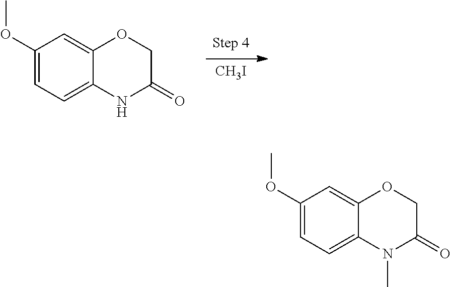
[CH3I].C1(OC)=CC=C2C(=C1)OCC(=O)N2.C1(OC)=CC=C2C(=C1)OCC(=O)N2C
